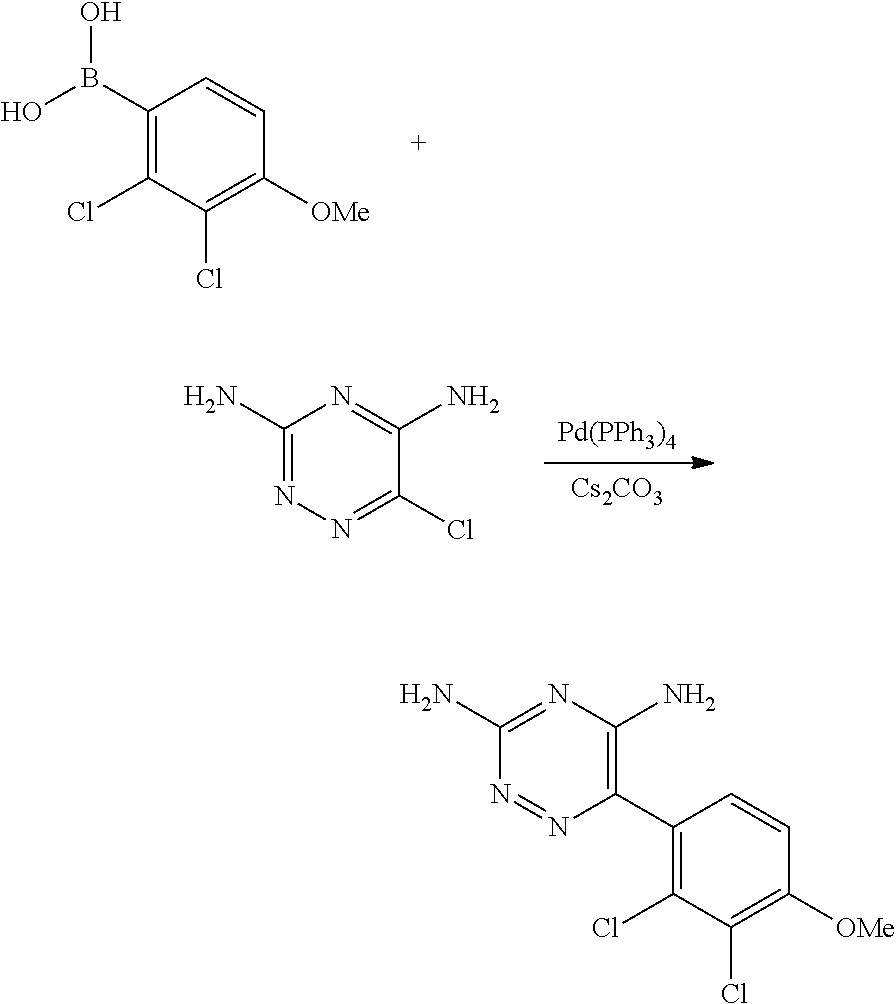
C1(B(O)O)=C(Cl)C(Cl)=C([OMe])C=C1.[Cs2CO3].[Pd(PPh3)4].C1(Cl)=NN=C(N)N=C1N.C1(C2=C(N)N=C(N)N=N2)=C(Cl)C(Cl)=C([OMe])C=C1
